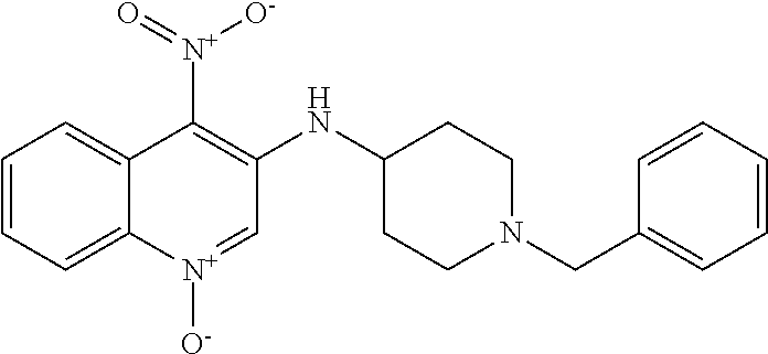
C1=CC=C2C(=C1)C([N+]([O-])=O)=C(NC1CCN(CC3=CC=CC=C3)CC1)C=[N+]2[O-]
